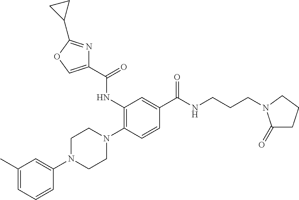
C1(C)=CC=CC(N2CCN(C3=C(NC(C4=COC(C5CC5)=N4)=O)C=C(C(NCCCN4C(=O)CCC4)=O)C=C3)CC2)=C1
